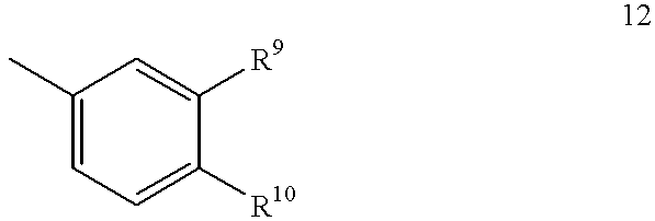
C1(C)=CC=C([R10])C([R9])=C1
